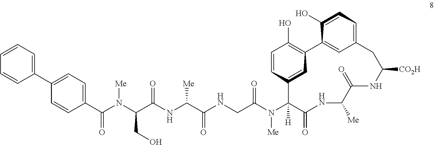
C1(C2=CC=CC=C2)=CC=C(C(N(C(C(NC(C(NCC(N(C2([H])C(=O)NC([Me])C(=O)NC([CO2H])CC3=CC=C(O)C(=C3)C3=C(O)C=CC2=C3)[Me])=O)=O)[Me])=O)CO)[Me])=O)C=C1
